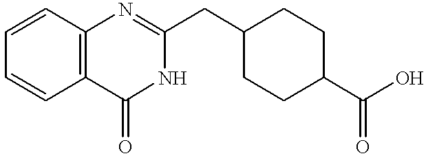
C1=CC=CC2=C1N=C(CC1CCC(C(O)=O)CC1)NC2=O
